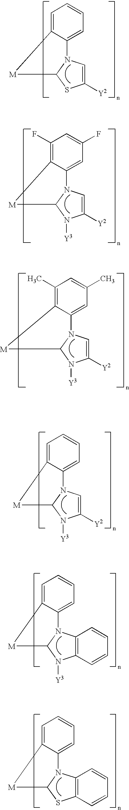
C1([Y2])=CN2C(S1)[M]C1=CC=CC=C21.C1([Y2])=CN2C(N1[Y3])[M]C1=C(F)C=C(F)C=C21.C1([Y2])=CN2C(N1[Y3])[M]C1=C(C)C=C(C)C=C21.C1([Y2])=CN2C(N1[Y3])[M]C1=CC=CC=C21.C12=C(N3C(N1[Y3])[M]C1=CC=CC=C31)C=CC=C2.C12=C(N3C(S1)[M]C1=CC=CC=C31)C=CC=C2
